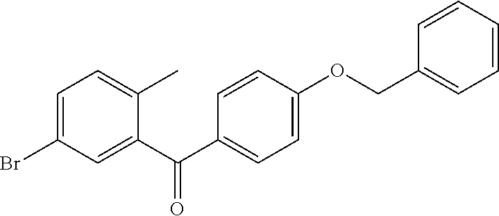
C1=C(Br)C=C(C(C2=CC=C(OCC3=CC=CC=C3)C=C2)=O)C(C)=C1
